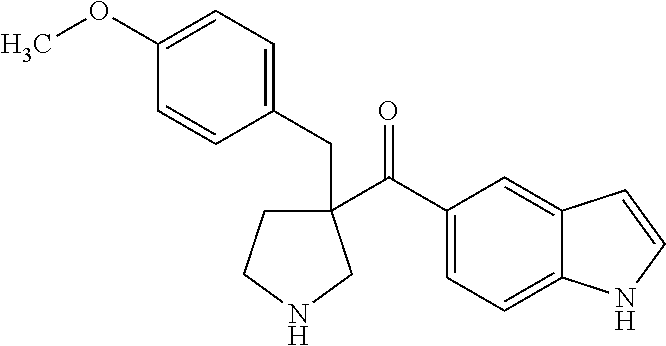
C(=O)(C1(CC2=CC=C(OC)C=C2)CCNC1)C1=CC=C2C(=C1)C=CN2
